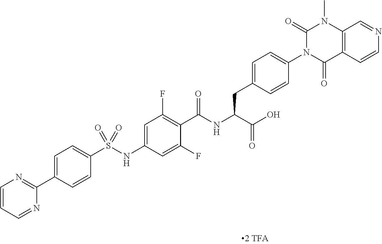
C12=C(C(=O)N(C3=CC=C(CC(C(=O)O)NC(=O)C4=C(F)C=C(NS(C5=CC=C(C6=NC=CC=N6)C=C5)(=O)=O)C=C4F)C=C3)C(=O)N1C)C=CN=C2
